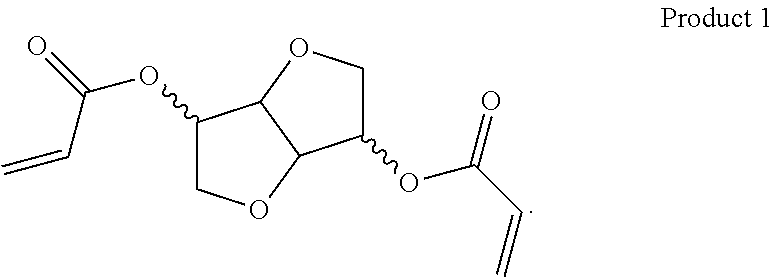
C1(OC(=O)C=C)COC2C1OCC2OC(C=C)=O
